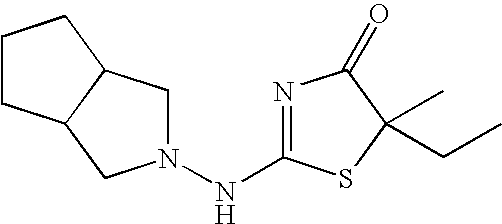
N1(NC2=NC(=O)C(CC)(C)S2)CC2C(C1)CCC2
